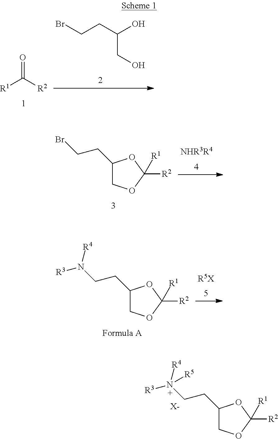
N(CCC1COC([R2])([R1])O1)([R4])([R3])[R5].[X-].[R1]C([R2])=O.BrCCC(O)CO.BrCCC1COC([R2])([R1])O1.[NHR3R4].N(CCC1COC([R2])([R1])O1)([R4])[R3].[R5X]
